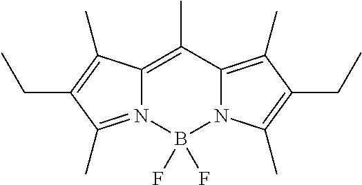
C12=C(C)C3=C(C)C(CC)=C(C)N3B(F)(F)N1=C(C)C(CC)=C2C
